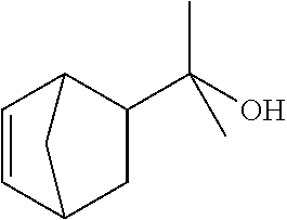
C1=CC2CC(C(O)(C)C)C1C2
